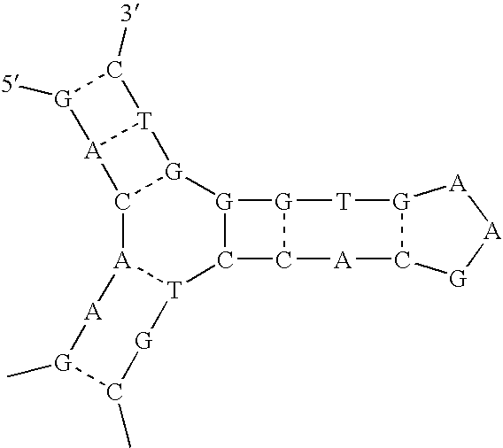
C12[A]3[T](C4[G]([G]1[T]1[A]2[G]([5])C1[3])[G]1C4[A]C2[G]([T]1)[A][A][G]2)[G]C(C)[G](C)[A]3
